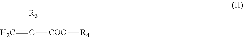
C=C[COO][R4].[R3]
